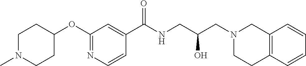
C1(OC2CCN(C)CC2)=NC=CC(C(NCC(CN2CCC3=C(C2)C=CC=C3)O)=O)=C1
